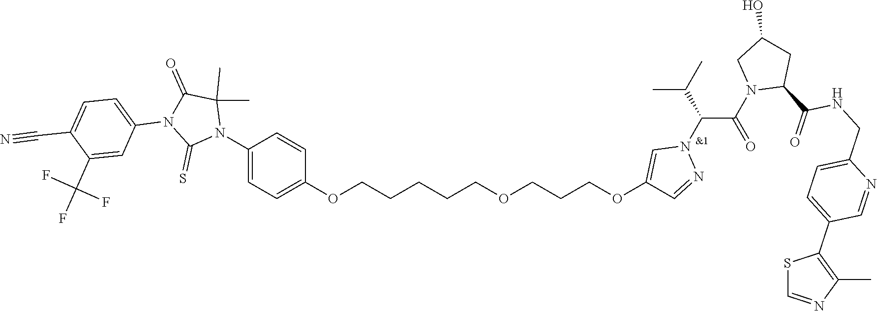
C1(N2C(C)(C)C(=O)N(C3=CC=C(C#N)C(C(F)(F)F)=C3)C2=S)=CC=C(OCCCCCOCCCOC2=CN(C(C(N3C(C(NCC4=CC=C(C5=C(C)N=CS5)C=N4)=O)CC(O)C3)=O)C(C)C)N=C2)C=C1
